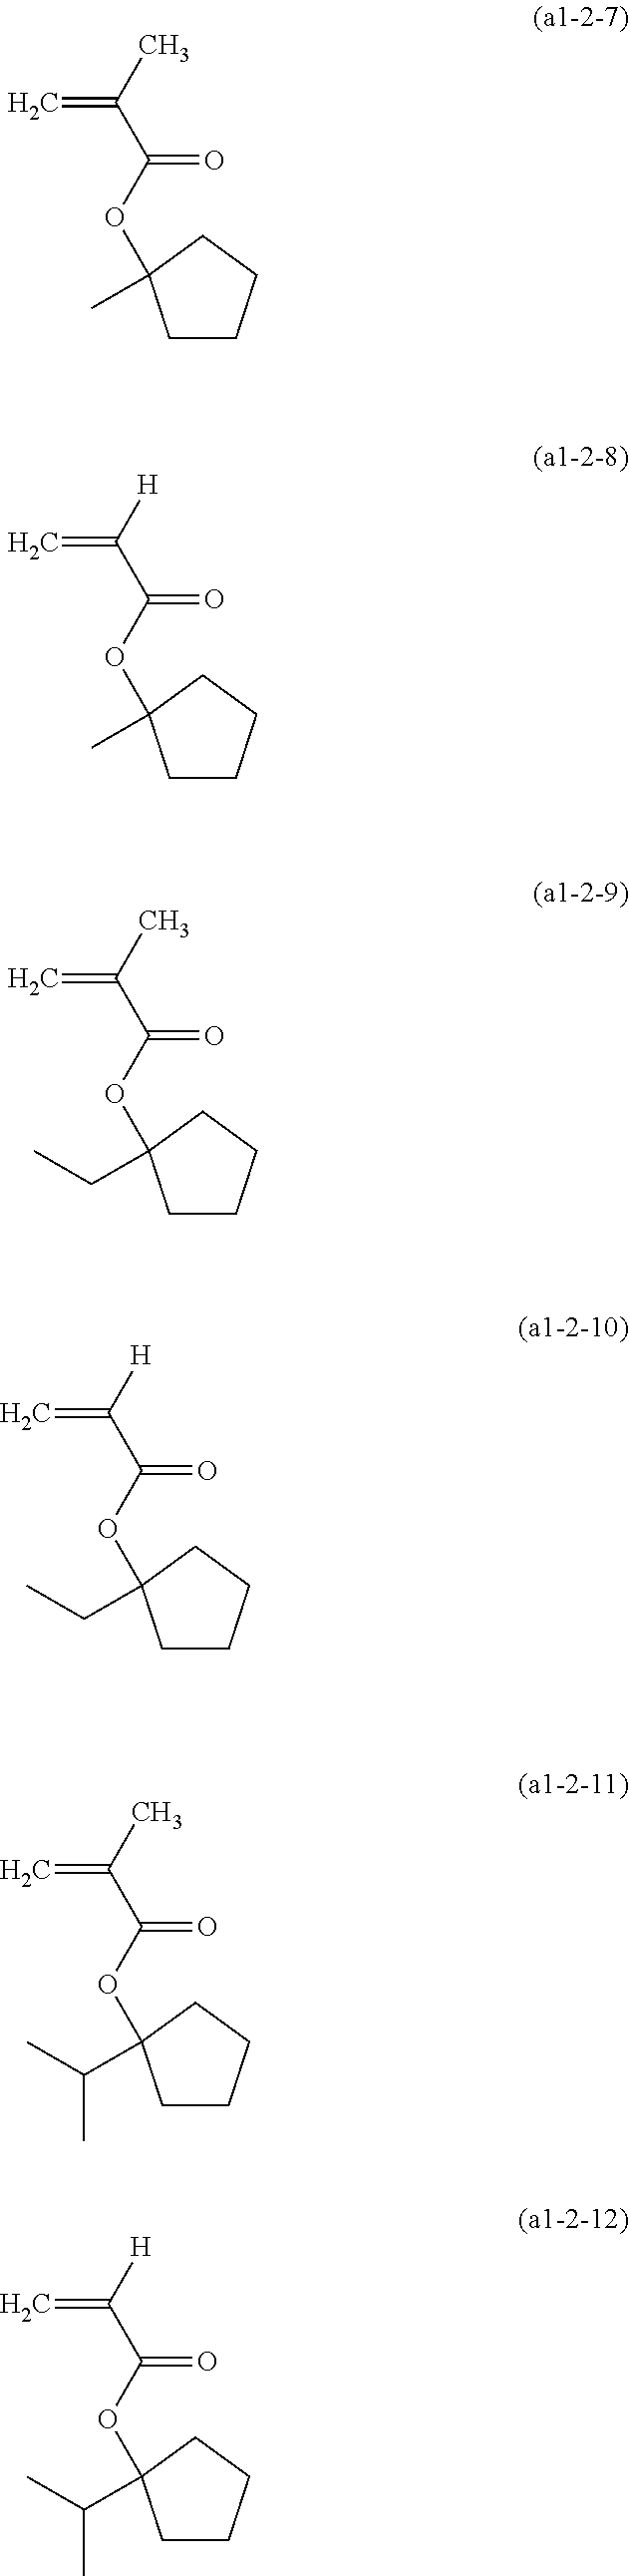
O(C(C(C)=C)=O)C1(C)CCCC1.CC1(OC(C([H])=C)=O)CCCC1.C(C)(C)C1(OC(C([H])=C)=O)CCCC1.C(C)(C)C1(OC(C(C)=C)=O)CCCC1.C(C)C1(OC(C([H])=C)=O)CCCC1.C(C)C1(OC(C(C)=C)=O)CCCC1
